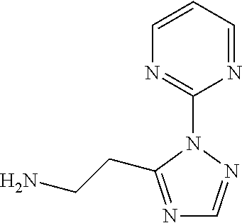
C1(N2C(CCN)=NC=N2)=NC=CC=N1
